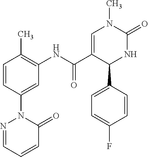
C1=CC(C)=C(NC(C2=CN(C)C(=O)NC2C2=CC=C(F)C=C2)=O)C=C1N1N=CC=CC1=O
